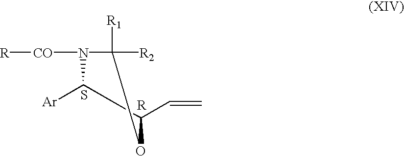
[R].S.[Ar]C1N([CO][R])C([R2])([R1])OC1C=C
